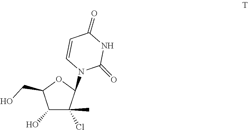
C1=CC(=O)NC(=O)N1C1OC(CO)C(O)C1(Cl)C
